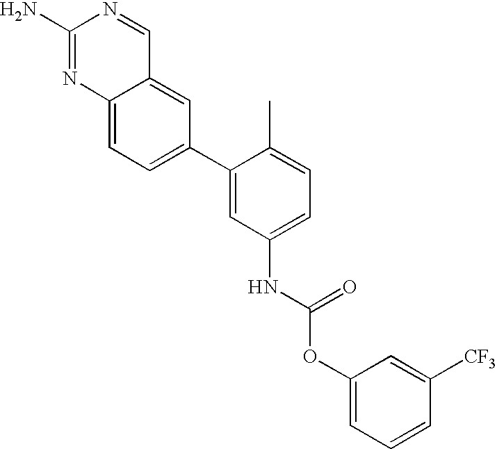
C1(C2=CC(NC(=O)OC3=CC=CC([CF3])=C3)=CC=C2C)=CC=C2C(=C1)C=NC(N)=N2
